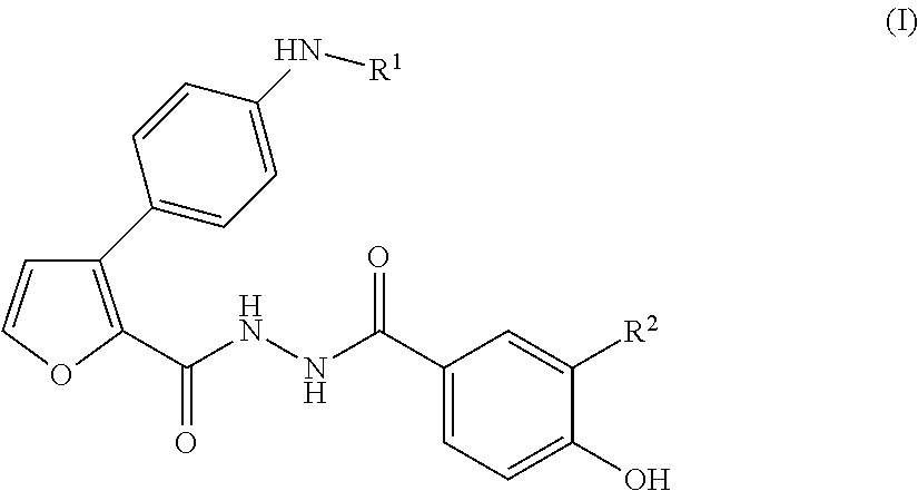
C1(C(=O)NNC(=O)C2=C(C3=CC=C(N[R1])C=C3)C=CO2)=CC=C(O)C([R2])=C1
